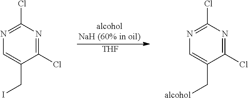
N1=C(Cl)N=C(Cl)C(CI)=C1.N1=C(Cl)N=C(Cl)C(C[alcohol])=C1.[THF]
